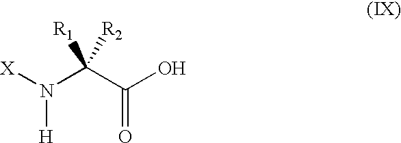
OC(C(N([X])[H])([R1])[R2])=O
